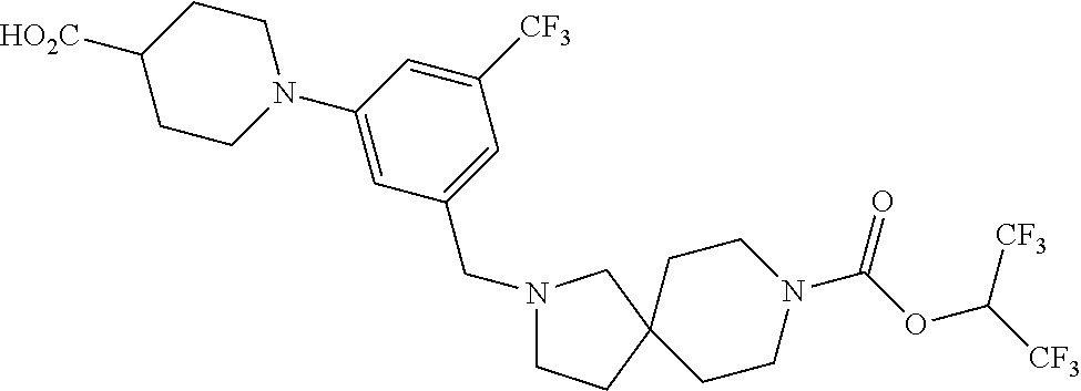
C1(N2CCC([HO2C])CC2)=CC(CN2CCC3(CCN(C(OC([CF3])[CF3])=O)CC3)C2)=CC([CF3])=C1
